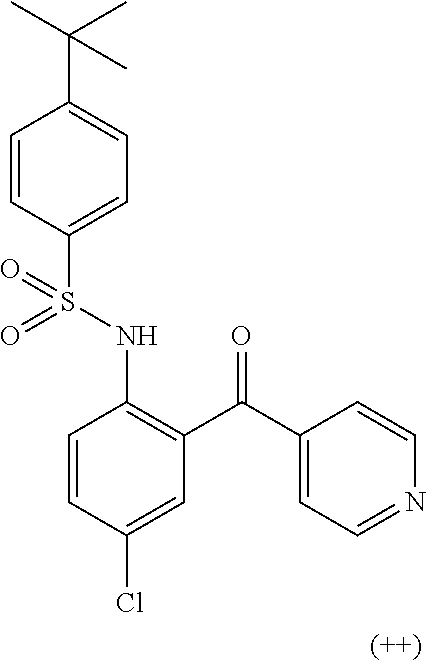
C1=CC(S(NC2=C(C(C3=CC=NC=C3)=O)C=C(Cl)C=C2)(=O)=O)=CC=C1C(C)(C)C
